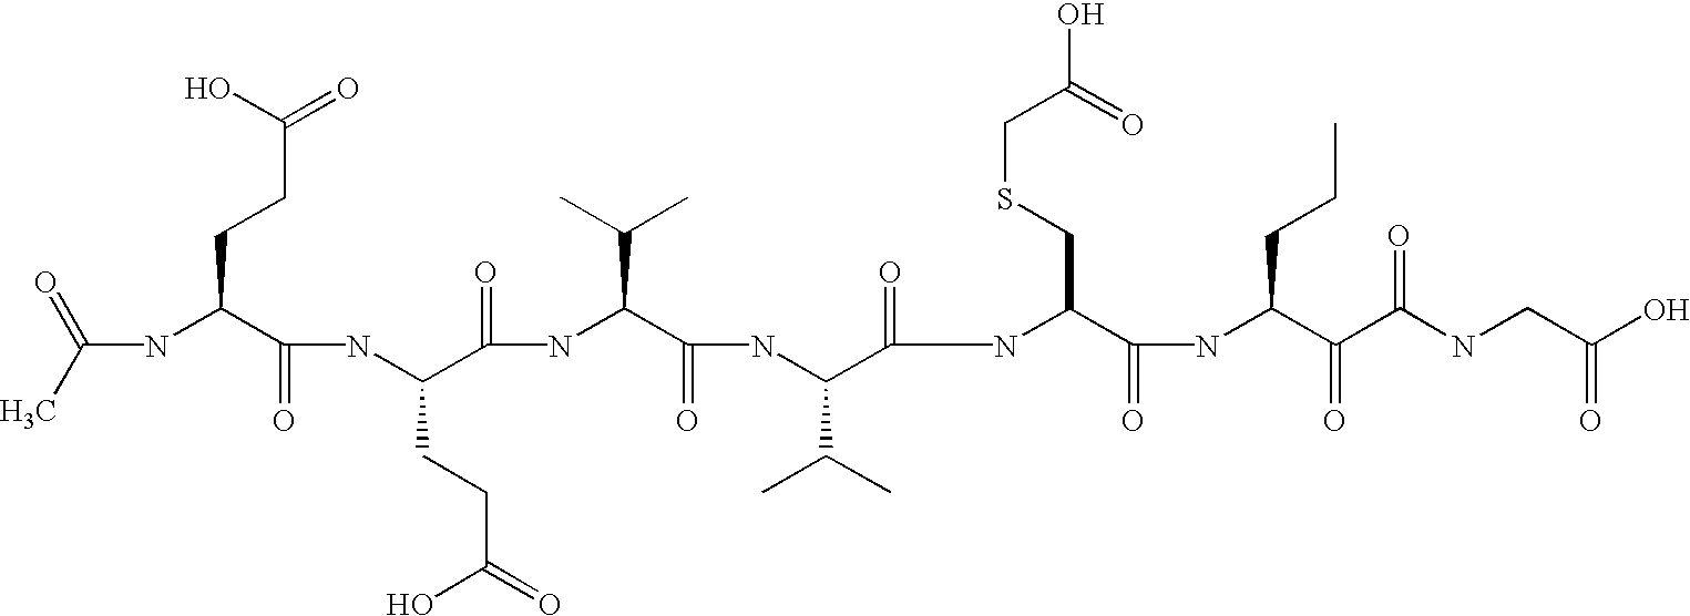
C(NC(C(NC(C(NC(C(=O)NC(C(=O)NC(CSCC(=O)O)C(=O)NC(C(C(NCC(O)=O)=O)=O)CCC)C(C)C)C(C)C)=O)CCC(=O)O)=O)CCC(=O)O)(C)=O
